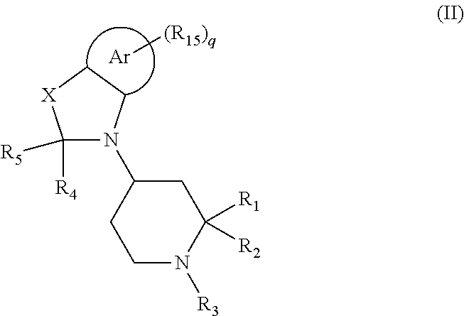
C1([R5])([R4])N(C2CCN([R3])C([R1])([R2])C2)CC[X]1.[Ar][(R15)q]
